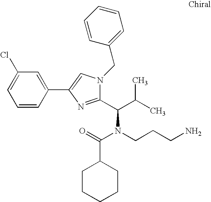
C1(Cl)=CC=CC(C2=CN(CC3=CC=CC=C3)C(C(C(C)C)N(CCCN)C(=O)C3CCCCC3)=N2)=C1
